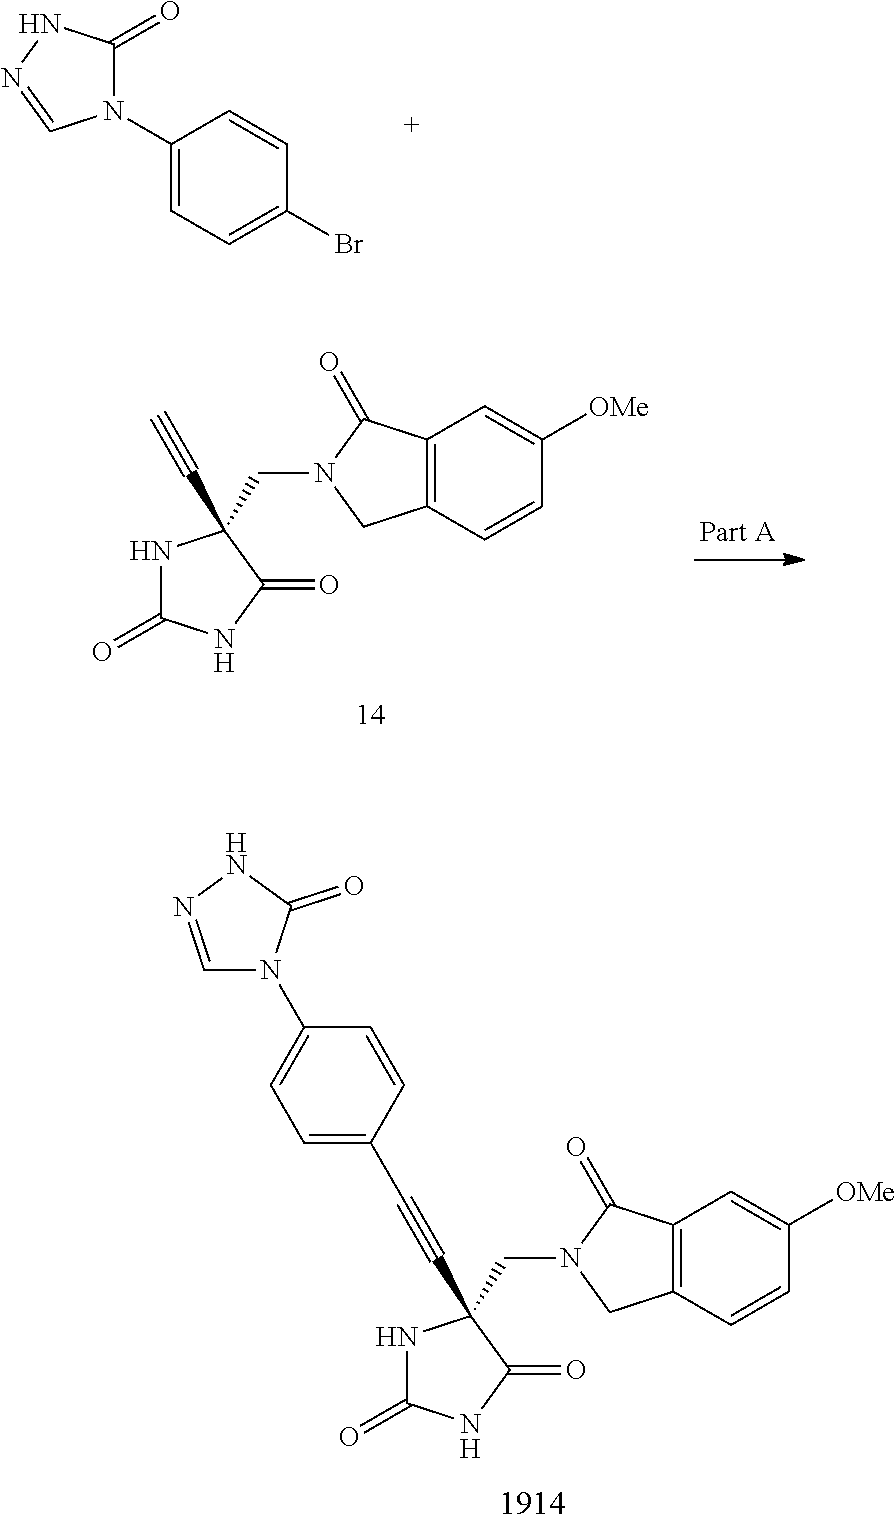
N1C(=O)NC(=O)C1(C#CC1=CC=C(N2C(=O)NN=C2)C=C1)CN1C(=O)C2=C(C=CC([OMe])=C2)C1.C1(N2C(=O)NN=C2)=CC=C(Br)C=C1.N1C(=O)NC(=O)C1(C#C)CN1C(=O)C2=C(C=CC([OMe])=C2)C1
